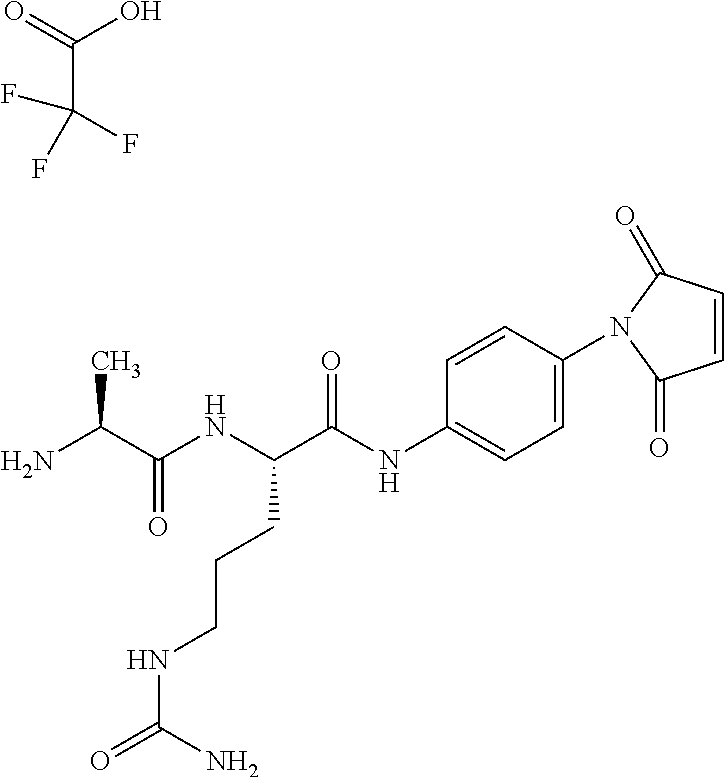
C(C(=O)O)(F)(F)F.C1=CC(N2C(=O)C=CC2=O)=CC=C1NC(C(NC(C(N)C)=O)CCCNC(=O)N)=O
